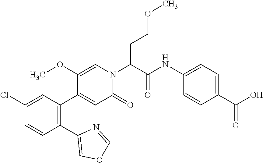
C1=C(OC)C(C2=C(C3=COC=N3)C=CC(Cl)=C2)=CC(=O)N1C(C(=O)NC1=CC=C(C(O)=O)C=C1)CCOC
